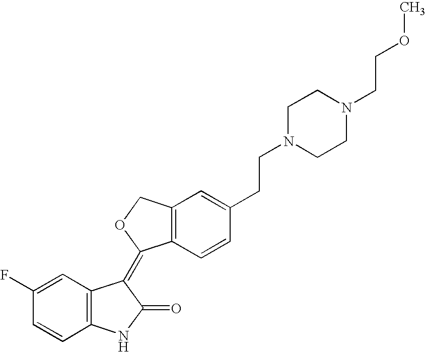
C12=C(C=CC(CCN3CCN(CCOC)CC3)=C1)C(=C1C3=C(NC1=O)C=CC(F)=C3)OC2
